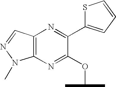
C12=C(N=C(C3=CC=CS3)C(OC(C)C)=N1)C=NN2C
